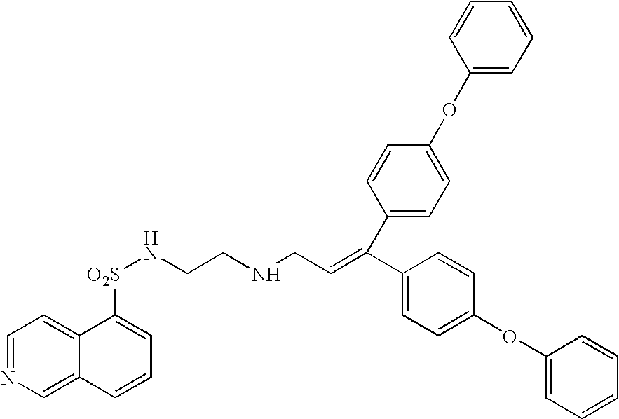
C1=NC=C2C(=C1)C([O2S]NCCNCC=C(C1=CC=C(OC3=CC=CC=C3)C=C1)C1=CC=C(OC3=CC=CC=C3)C=C1)=CC=C2
